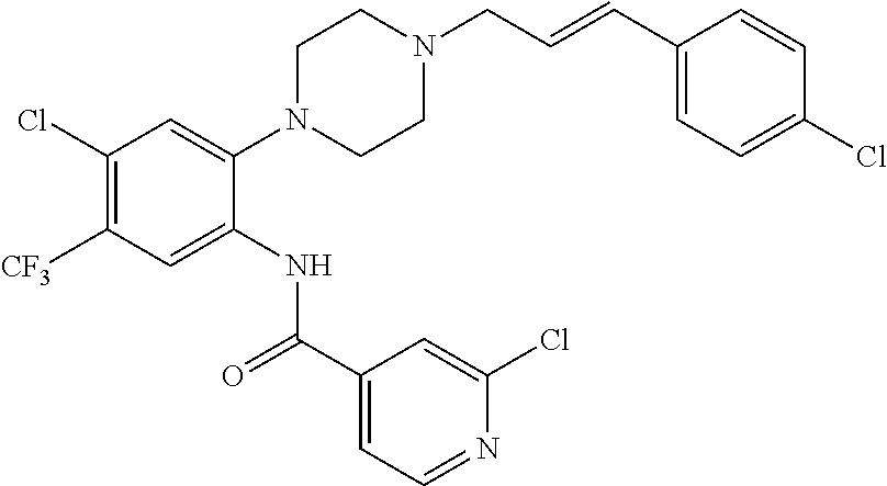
C1(Cl)=C([CF3])C=C(NC(C2=CC=NC(Cl)=C2)=O)C(N2CCN(CC=CC3=CC=C(Cl)C=C3)CC2)=C1
